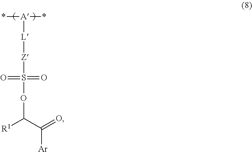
[R1]C(C(=O)[Ar])OS([Z][L][A](*)*)(=O)=O
